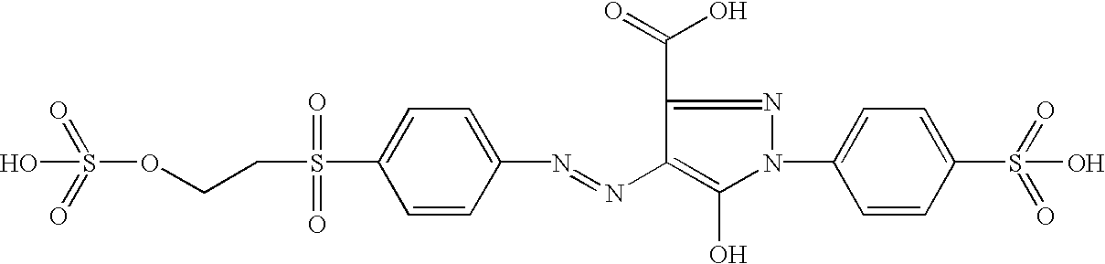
N(=NC1=C(O)N(C2=CC=C(S(O)(=O)=O)C=C2)N=C1C(=O)O)C1=CC=C(S(CCOS(=O)(=O)O)(=O)=O)C=C1
